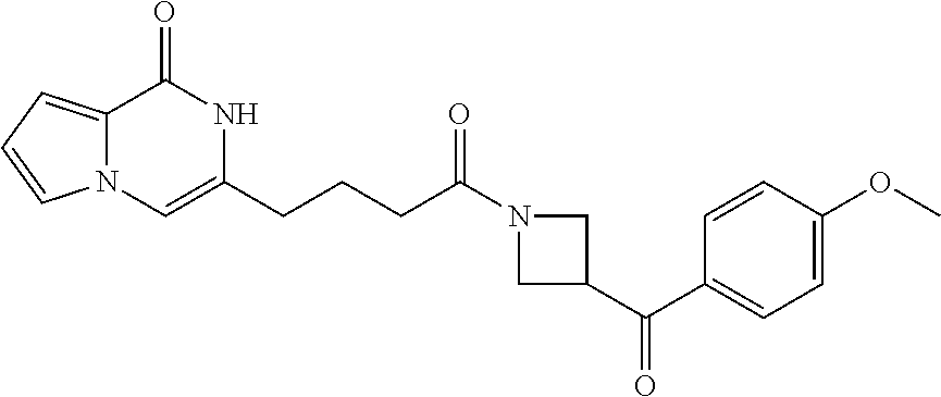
N12C(=CC=C1)C(=O)NC(CCCC(N1CC(C(C3=CC=C(OC)C=C3)=O)C1)=O)=C2
